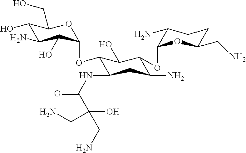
C1(O)C(N)C(O)C(OC2C(NC(=O)C(O)(CN)CN)CC(N)C(OC3C(N)CCC(CN)O3)C2O)OC1CO
